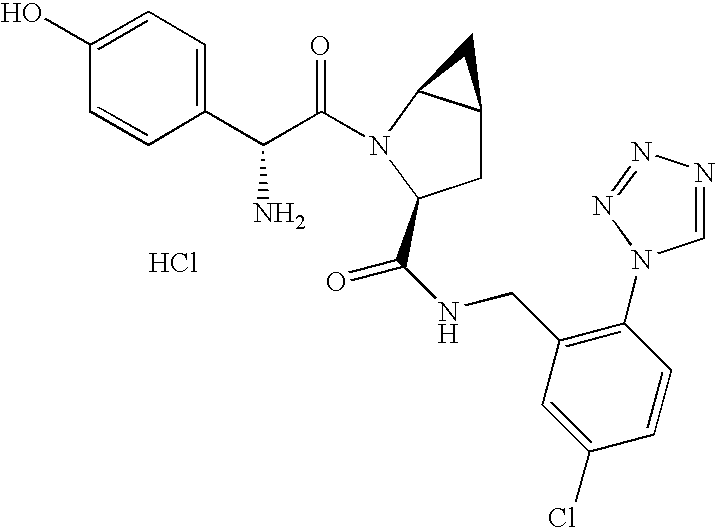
C1(C(C(=O)N2C3C(CC2C(NCC2=C(N4C=NN=N4)C=CC(Cl)=C2)=O)C3)N)=CC=C(O)C=C1.Cl
